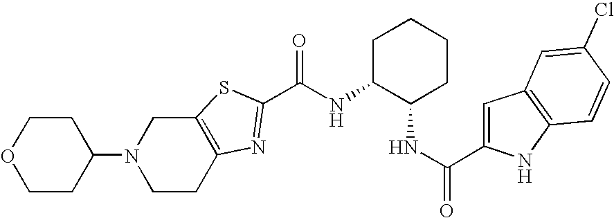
C12=C(SC(C(NC3C(NC(=O)C4=CC5=C(N4)C=CC(Cl)=C5)CCCC3)=O)=N1)CN(C1CCOCC1)CC2
